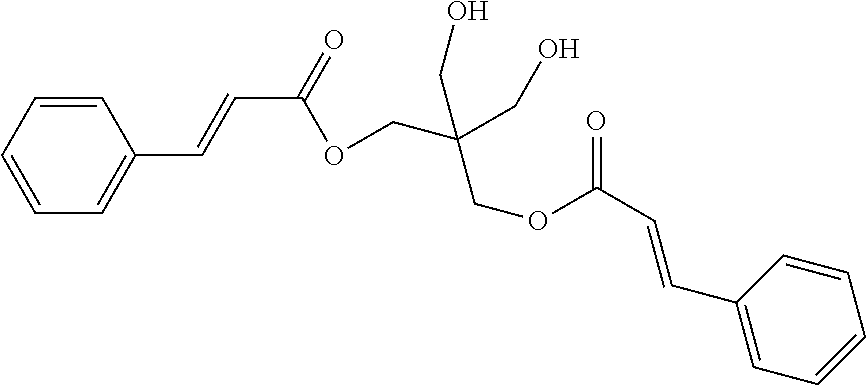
C1=CC=CC=C1C=CC(=O)OCC(CO)(CO)COC(C=CC1=CC=CC=C1)=O
